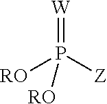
[RO]P([Z])(=[W])[RO]
